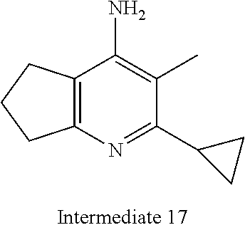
C12=C(N=C(C3CC3)C(C)=C1N)CCC2
